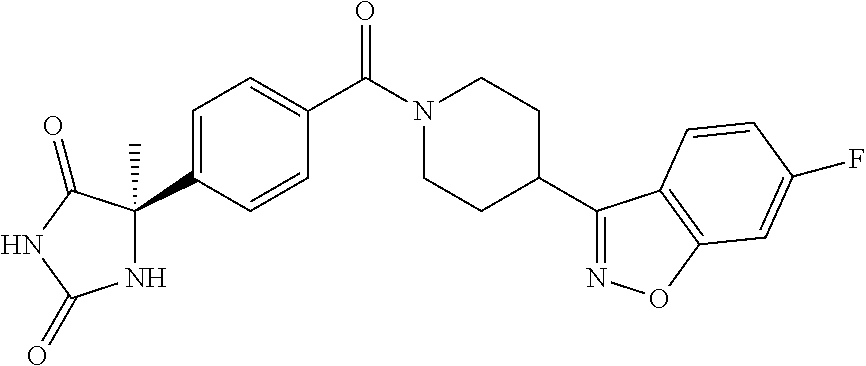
C1=C(C2(C)NC(=O)NC2=O)C=CC(C(N2CCC(C3=NOC4=C3C=CC(F)=C4)CC2)=O)=C1
